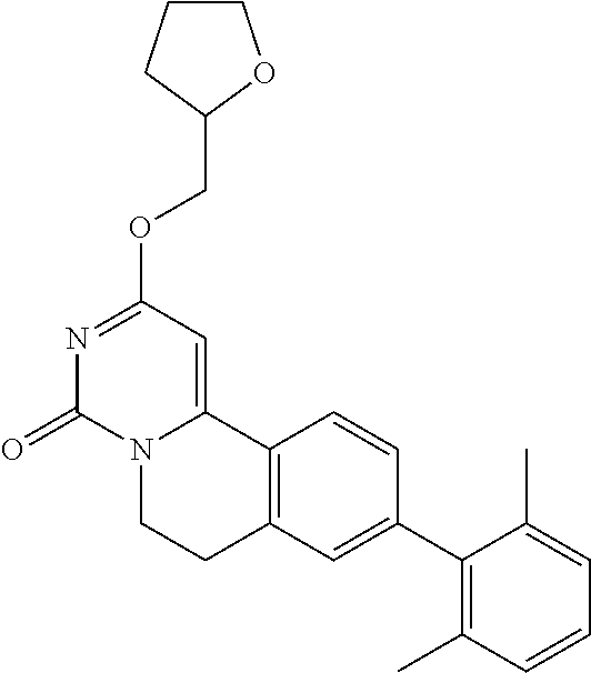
N1=C(OCC2OCCC2)C=C2N(C1=O)CCC1=C2C=CC(C2=C(C)C=CC=C2C)=C1
